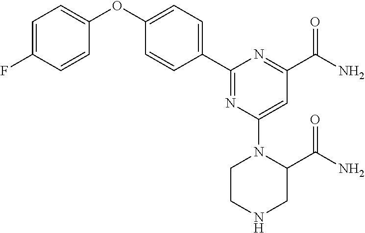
C1=C(F)C=CC(OC2=CC=C(C3=NC(N4C(C(N)=O)CNCC4)=CC(C(N)=O)=N3)C=C2)=C1
